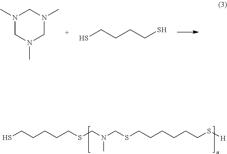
N1(C)CN(C)CN(C)C1.SCCCCS.SCCCCCSCN(CSCCCCCCS[H])C
